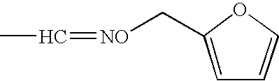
[NO](=CC)CC1=CC=CO1
